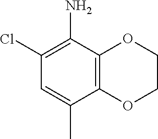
C1(Cl)=C(N)C2=C(C(C)=C1)OCCO2
